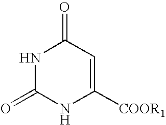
N1C(=O)NC([COOR1])=CC1=O
